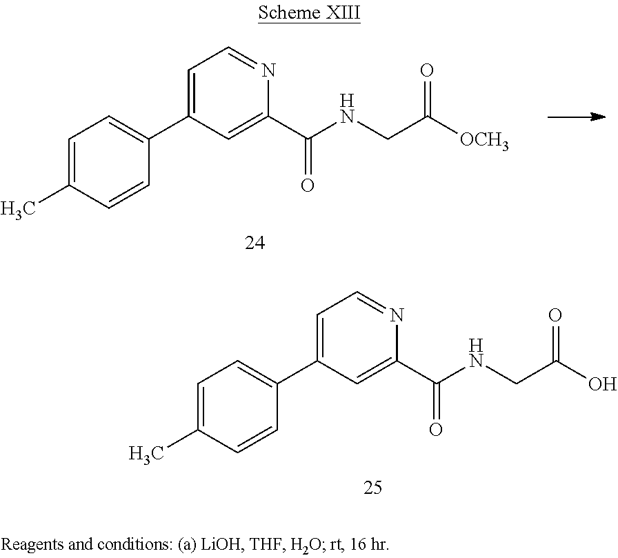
C1=C(C)C=CC(C2=CC=NC(C(NCC(O)=O)=O)=C2)=C1.C1=C(C)C=CC(C2=CC=NC(C(NCC([OCH3])=O)=O)=C2)=C1
